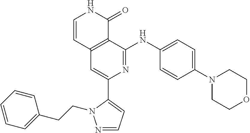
C12=C(C=CNC1=O)C=C(C1=CC=NN1CCC1=CC=CC=C1)N=C2NC1=CC=C(N2CCOCC2)C=C1
